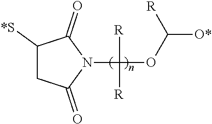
C1([*S])CC(=O)N(C(OC([O*])[R])([R])[R])C1=O
